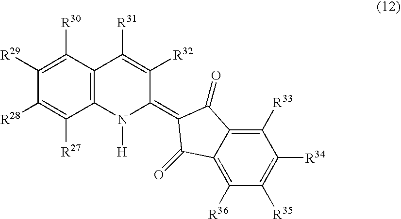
C1([R29])=C([R30])C2=C(C([R27])=C1[R28])N([H])C(=C1C(=O)C3=C([R33])C([R34])=C([R35])C([R36])=C3C1=O)C([R32])=C2[R31]
